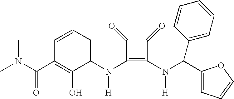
C(C1=C(O)C(N(C2=C(N([H])C(C3=CC=CO3)C3=CC=CC=C3)C(=O)C2=O)[H])=CC=C1)(=O)N(C)C
